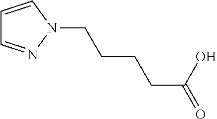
C1=CN(CCCCC(=O)O)N=C1
